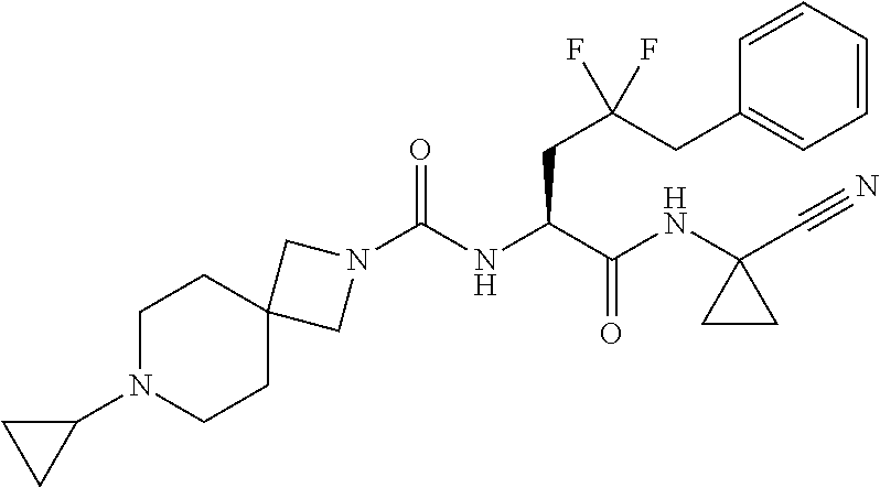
C(NC(C(NC1(C#N)CC1)=O)CC(F)(CC1=CC=CC=C1)F)(N1CC2(C1)CCN(C1CC1)CC2)=O
